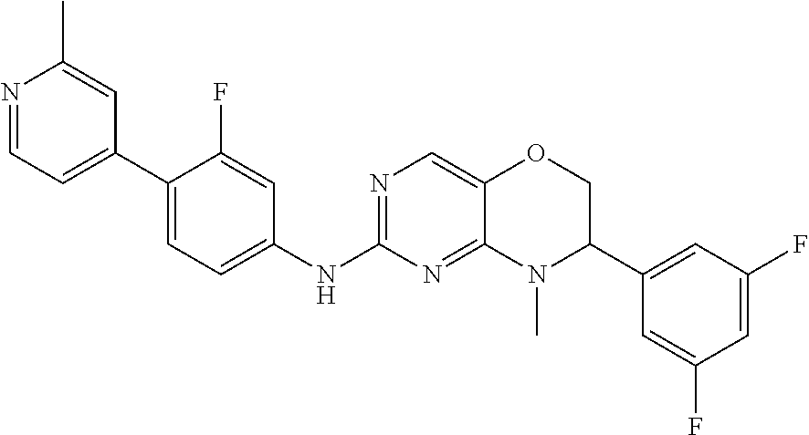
C1(C2=CC=NC(C)=C2)=CC=C(NC2=NC=C3C(=N2)N(C)C(C2=CC(F)=CC(F)=C2)CO3)C=C1F
